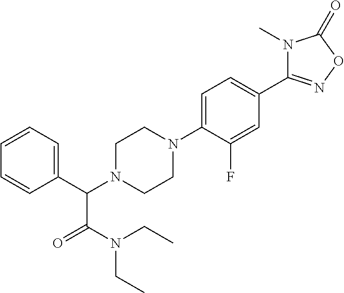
C1(C(N2CCN(C3=CC=C(C4=NOC(=O)N4C)C=C3F)CC2)C(N(CC)CC)=O)=CC=CC=C1
